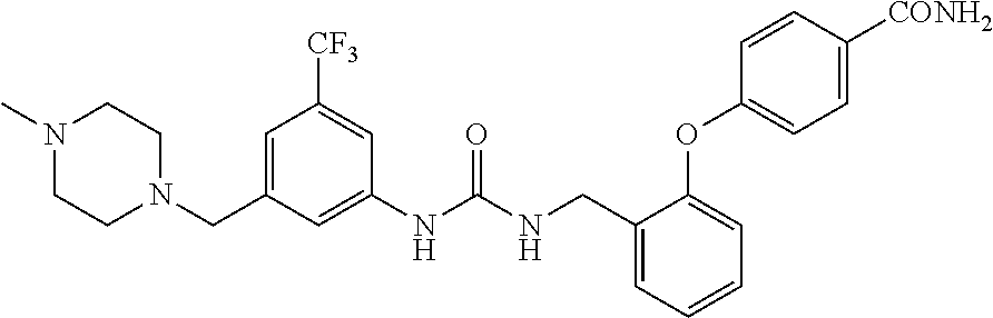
N1(C)CCN(CC2=CC([CF3])=CC(NC(NCC3=CC=CC=C3OC3=CC=C([CONH2])C=C3)=O)=C2)CC1
